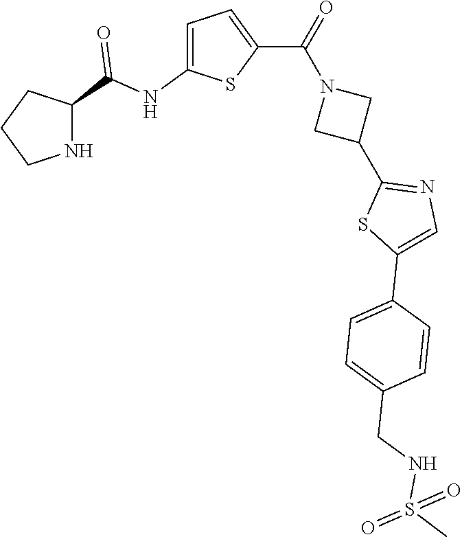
C1CNC(C(NC2=CC=C(C(=O)N3CC(C4=NC=C(C5=CC=C(CNS(C)(=O)=O)C=C5)S4)C3)S2)=O)C1
